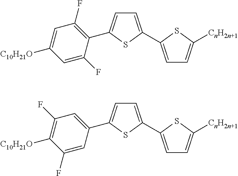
C1=C(C2=CC=C([CnH2n+1])S2)SC(C2=C(F)C=C([C10H21O])C=C2F)=C1.C1=C(C2=CC=C([CnH2n+1])S2)SC(C2=CC(F)=C([C10H21O])C(F)=C2)=C1
